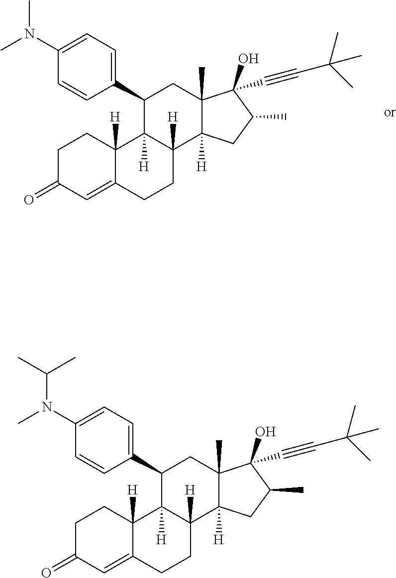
C1CC2([H])C(=CC1=O)CCC1([H])C2([H])C(C2=CC=C(N(C)C)C=C2)CC2(C)C1([H])CC(C)C2(O)C#CC(C)(C)C.C1CC2([H])C(=CC1=O)CCC1([H])C2([H])C(C2=CC=C(N(C)C(C)C)C=C2)CC2(C)C1([H])CC(C)C2(O)C#CC(C)(C)C
